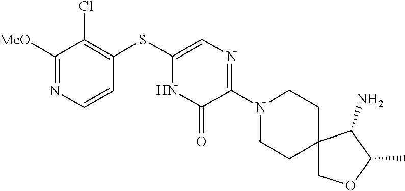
N1(C2=NC=C(SC3=C(Cl)C([MeO])=NC=C3)NC2=O)CCC2(CC1)COC(C)C2N
